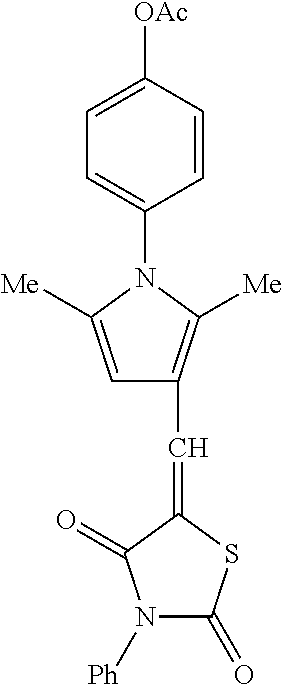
[Ph]N1C(=O)SC(=CC2=C([Me])N(C3=CC=C([OAc])C=C3)C([Me])=C2)C1=O
